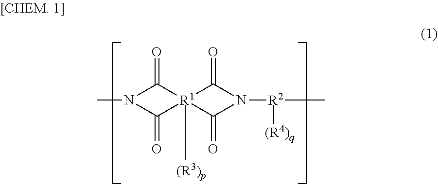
N1(C)C(=O)[R1]2([(R3)p])(C1=O)C(=O)N([R2]([(R4)q])C)C2=O
